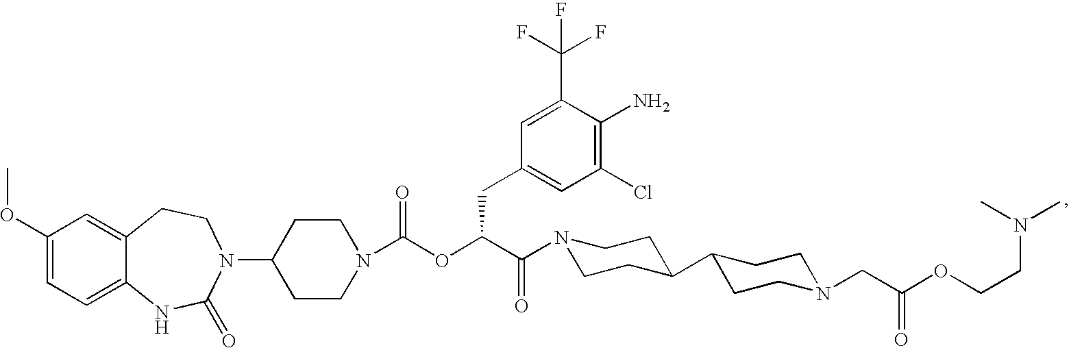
C1(OC)=CC=C2C(=C1)CCN(C1CCN(C(OC(C(=O)N3CCC(C4CCN(CC(OCCN(C)C)=O)CC4)CC3)CC3=CC(Cl)=C(N)C(C(F)(F)F)=C3)=O)CC1)C(=O)N2
